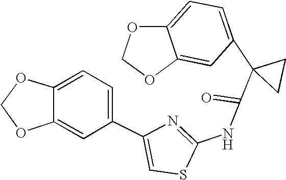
C1=C2C(=CC(C3(C(=O)NC4=NC(C5=CC=C6C(=C5)OCO6)=CS4)CC3)=C1)OCO2
